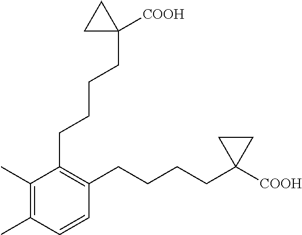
C1(C)=C(C)C=CC(CCCCC2([COOH])CC2)=C1CCCCC1([COOH])CC1
